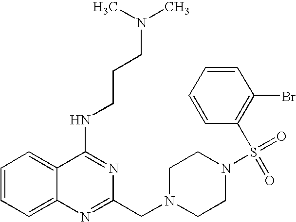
C1=CC=C2C(=C1)C(NCCCN(C)C)=NC(CN1CCN(S(=O)(=O)C3=C(Br)C=CC=C3)CC1)=N2
